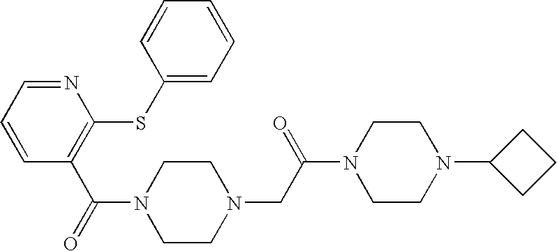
O=C(C1=C(SC2=CC=CC=C2)N=CC=C1)N1CCN(CC(N2CCN(C3CCC3)CC2)=O)CC1
